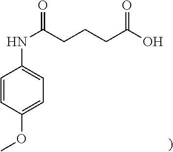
C1=CC(OC)=CC=C1NC(CCCC(O)=O)=O
